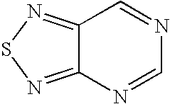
C12=NSN=C1N=CN=C2
